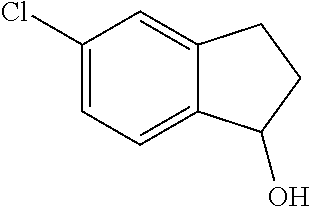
C1(Cl)=CC=C2C(=C1)CCC2O
